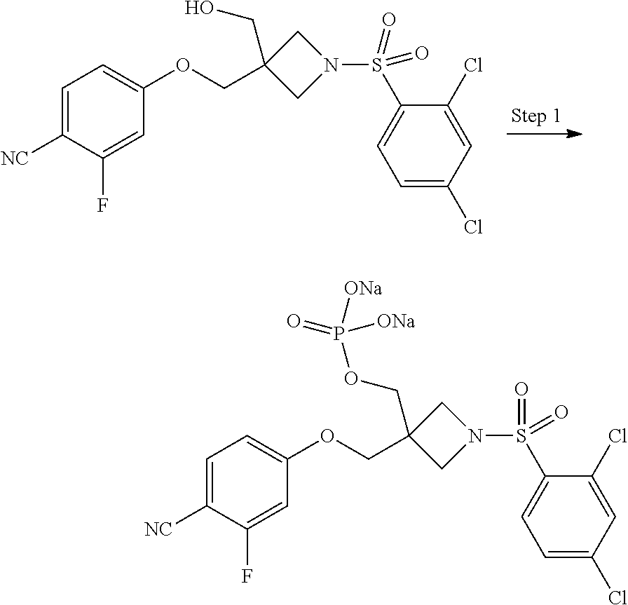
C1=C([NC])C(F)=CC(OCC2(CO)CN(S(C3=CC=C(Cl)C=C3Cl)(=O)=O)C2)=C1.C1=C([NC])C(F)=CC(OCC2(COP([ONa])(=O)[ONa])CN(S(C3=CC=C(Cl)C=C3Cl)(=O)=O)C2)=C1
